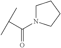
CC(C)C(=O)N1CCCC1
